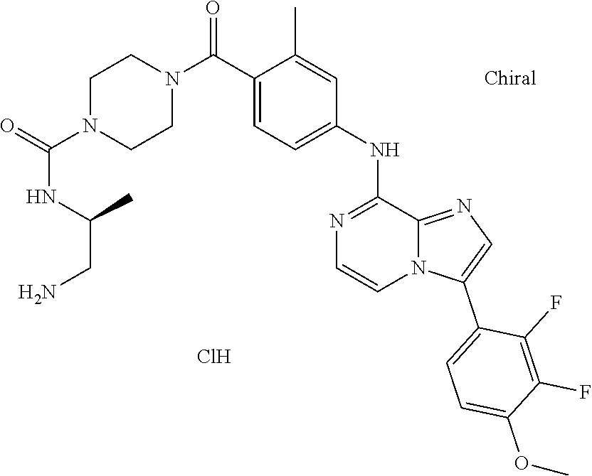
C1(C(N2CCN(C(=O)NC(CN)C)CC2)=O)=CC=C(NC2=NC=CN3C2=NC=C3C2=CC=C(OC)C(F)=C2F)C=C1C.Cl
